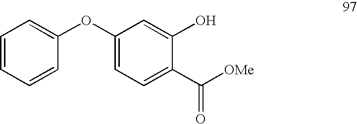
C1=CC=CC(OC2=CC=C(C([OMe])=O)C(O)=C2)=C1
